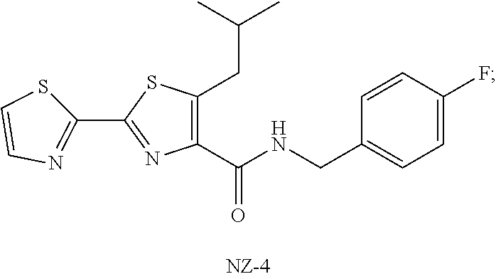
C1(C2=NC(C(NCC3=CC=C(F)C=C3)=O)=C(CC(C)C)S2)=NC=CS1
